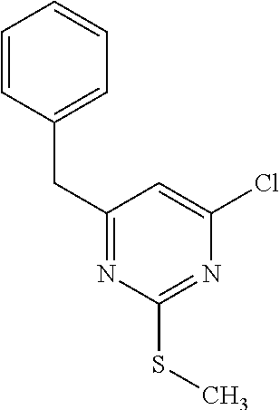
C1(CC2=CC=CC=C2)=NC(SC)=NC(Cl)=C1
